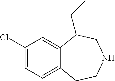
C1(Cl)=CC=C2C(=C1)C(CC)CNCC2
